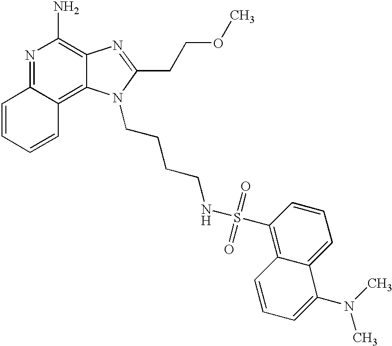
N1=C2C(=C3C(=C1N)N=C(CCOC)N3CCCCNS(C1=C3C(=CC=C1)C(N(C)C)=CC=C3)(=O)=O)C=CC=C2
